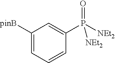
C1([pinB])=CC=CC(P([NEt2])(=O)[NEt2])=C1
